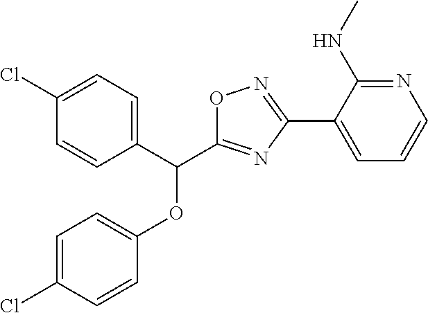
C1=C(Cl)C=CC(OC(C2=CC=C(Cl)C=C2)C2=NC(C3=CC=CN=C3NC)=NO2)=C1
